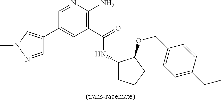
C1(C2=CN(C)N=C2)=CC(C(=O)NC2CCCC2OCC2=CC=C(CC)C=C2)=C(N)N=C1
